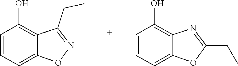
C12=C(O)C=CC=C1ON=C2CC.C12=C(O)C=CC=C1OC(CC)=N2
